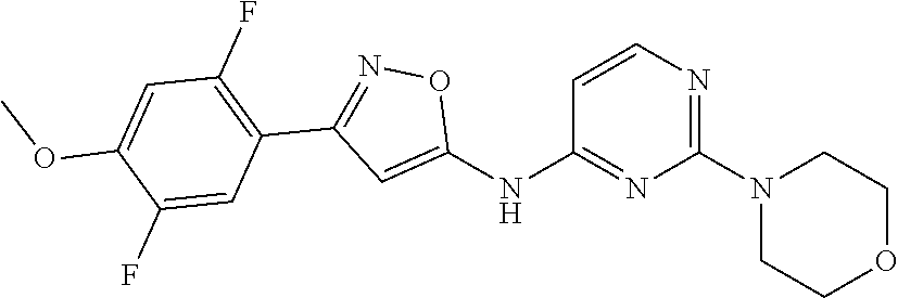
C1=CN=C(N2CCOCC2)N=C1NC1=CC(C2=C(F)C=C(OC)C(F)=C2)=NO1
